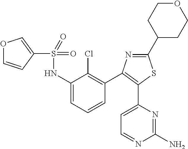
C1(S(=O)(=O)NC2=CC=CC(C3=C(C4=CC=NC(N)=N4)SC(C4CCOCC4)=N3)=C2Cl)=COC=C1
